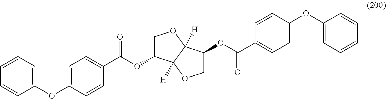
C1C(OC(C2=CC=C(OC3=CC=CC=C3)C=C2)=O)C2([H])C([H])(O1)C(OC(C1=CC=C(OC3=CC=CC=C3)C=C1)=O)CO2
